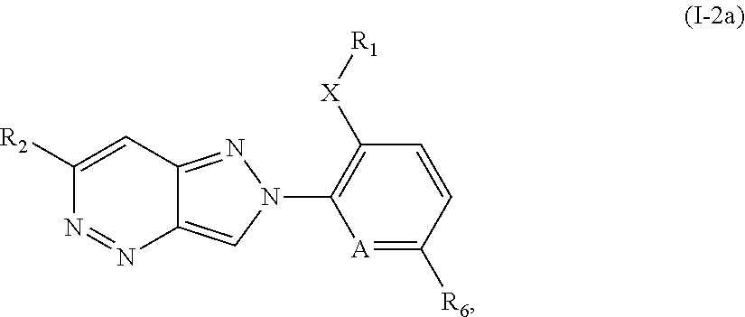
C1([R2])=CC2=NN(C3=C([X][R1])C=CC([R6])=[A]3)C=C2N=N1
